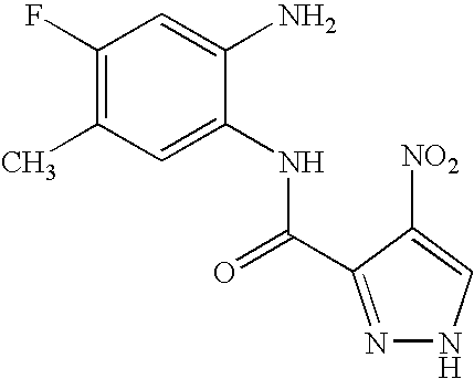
C1=C(NC(=O)C2=NNC=C2[NO2])C(N)=CC(F)=C1C
